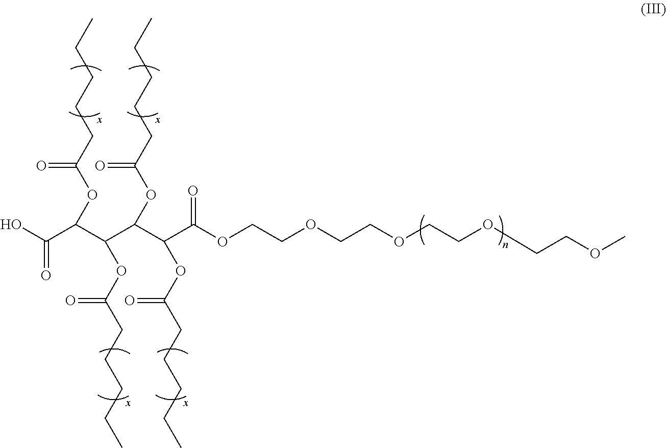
OC(C(C(C(OC(=O)CCCCC)C(C(OCCOCCOCCOCCOC)=O)OC(CCCCC)=O)OC(CCCCC)=O)OC(CCCCC)=O)=O
